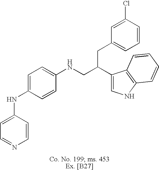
C1=C(NC2=CC=C(NCC(C3=CNC4=C3C=CC=C4)CC3=CC=CC(Cl)=C3)C=C2)C=CN=C1
